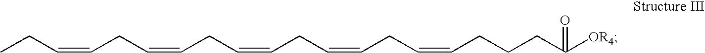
CCC=CCC=CCC=CCC=CCC=CCCCC([OR4])=O
